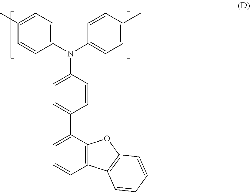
C1(N(C2=CC=C(C)C=C2)C2=CC=C(C)C=C2)=CC=C(C2=CC=CC3=C2OC2=C3C=CC=C2)C=C1
